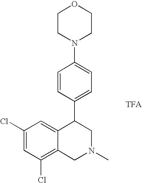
C1(Cl)=C2C(=CC(Cl)=C1)C(C1=CC=C(N3CCOCC3)C=C1)CN(C)C2.[TFA]
